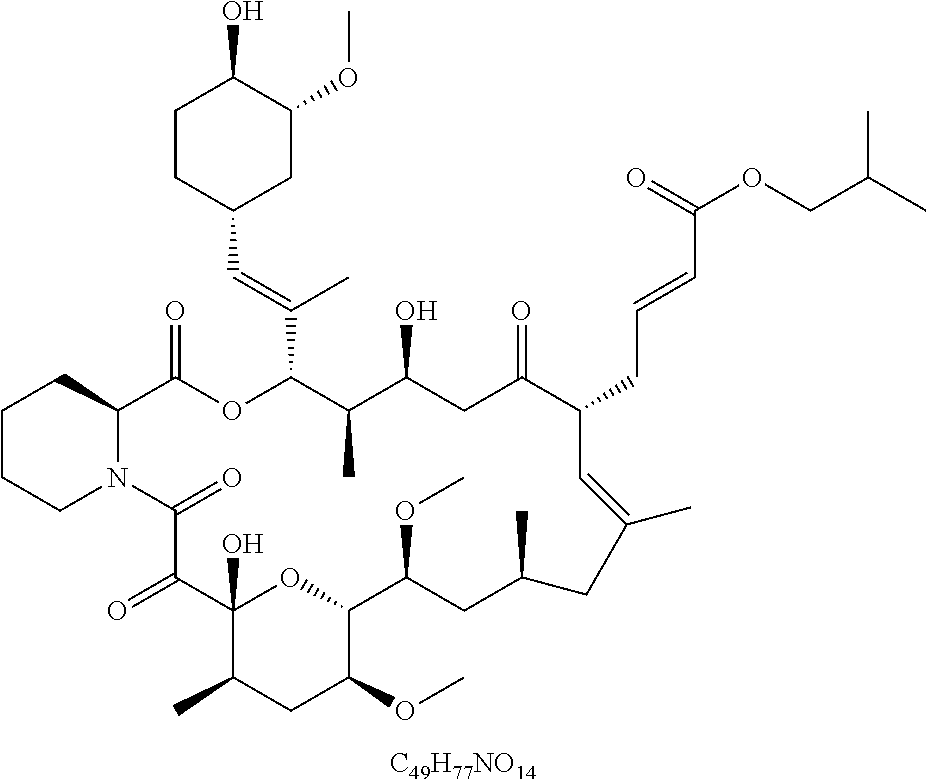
[C49H77NO14].C1CCN2C(C1)C(=O)OC(C(=CC1CC(OC)C(O)CC1)C)C(C)C(O)CC(=O)C(CC=CC(OCC(C)C)=O)C=C(C)CC(C)CC(OC)C1OC(O)(C(=O)C2=O)C(C)CC1OC
